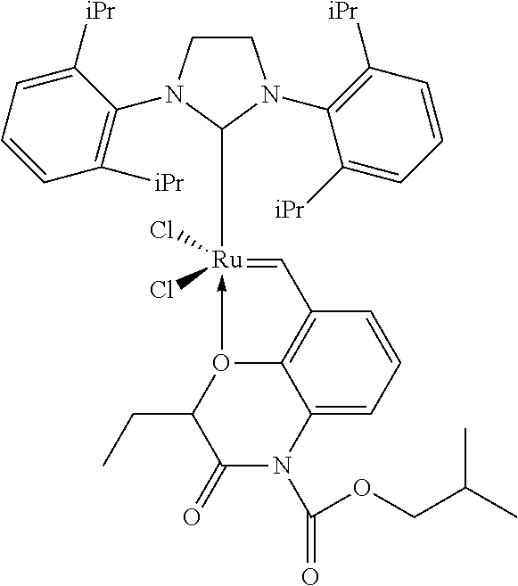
C1CN(C2=C([iPr])C=CC=C2[iPr])C([Ru]2(Cl)(Cl)-O3C4=C(C=2)C=CC=C4N(C(=O)OCC(C)C)C(=O)C3CC)N1C1=C([iPr])C=CC=C1[iPr]
